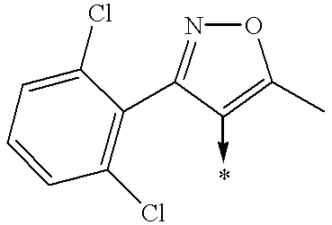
O1N=C(C2=C(Cl)C=CC=C2Cl)C(->*)=C1C
